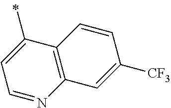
C1=C(C)C2=C(N=C1)C=C([CF3])C=C2
